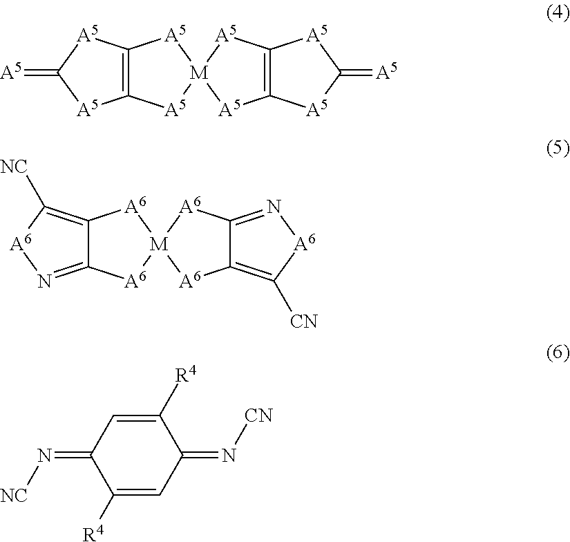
[A5]=C1[A5]C2=C([A5]1)[A5][M]1([A5]2)[A5]C2=C([A5]1)[A5]C(=[A5])[A5]2.[A6]1N=C2C(=C1[NC])[A6][M]1([A6]2)[A6]C2=C([CN])[A6]N=C2[A6]1.C1([R4])=CC(=N[CN])C([R4])=CC1=N[NC]
